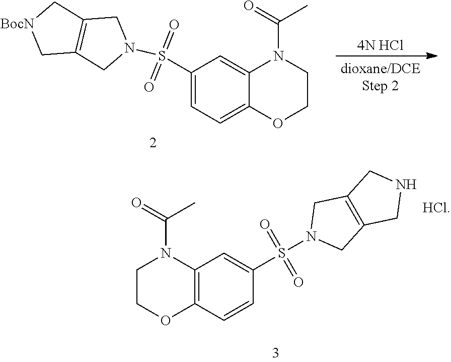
C1C2=C(C[BocN]1)CN(S(C1=CC=C3C(=C1)N(C(=O)C)CCO3)(=O)=O)C2.[4N HCl].C12=C(C=CC(S(N3CC4=C(C3)CNC4)(=O)=O)=C1)OCCN2C(=O)C
